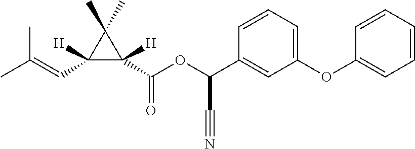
C1([H])(C=C(C)C)C([H])(C(OC(C2=CC(OC3=CC=CC=C3)=CC=C2)C#N)=O)C1(C)C
